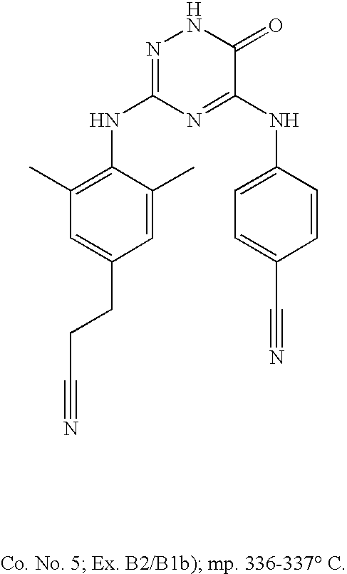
C1=CC(NC2=NC(NC3=C(C)C=C(CCC#N)C=C3C)=NNC2=O)=CC=C1C#N
